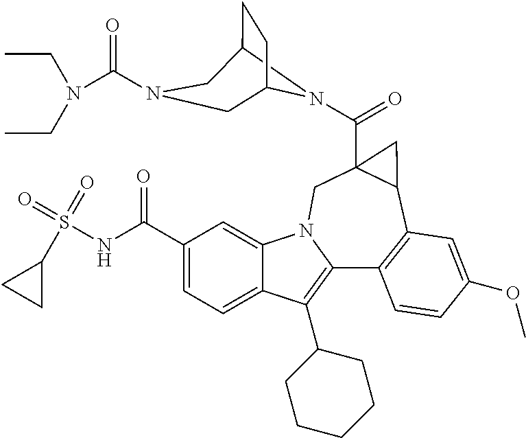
C12N(C(C34C(C5=C(C6=C(C7CCCCC7)C7=CC=C(C(NS(=O)(=O)C8CC8)=O)C=C7N6C3)C=CC(OC)=C5)C4)=O)C(CC1)CN(C(N(CC)CC)=O)C2
